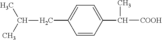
C1=CC(C([COOH])C)=CC=C1CC(C)C
